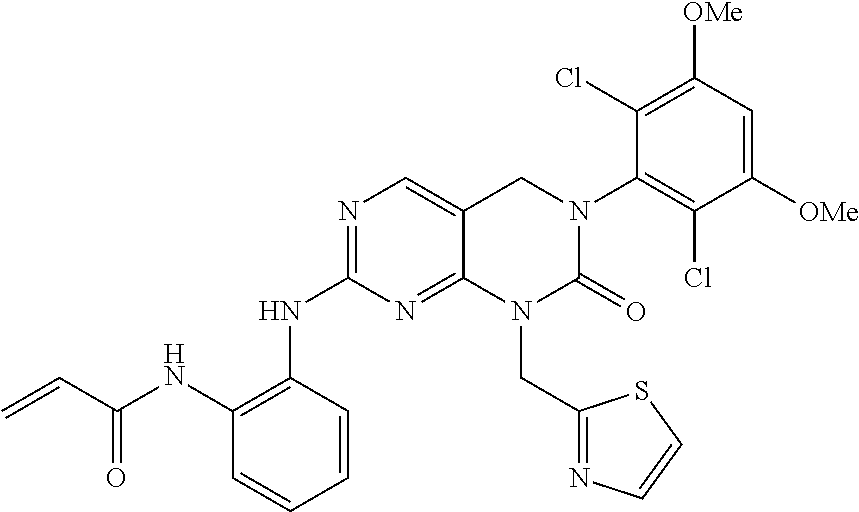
C12=NC(NC3=C(NC(C=C)=O)C=CC=C3)=NC=C1CN(C1=C(Cl)C([OMe])=CC([OMe])=C1Cl)C(=O)N2CC1=NC=CS1
